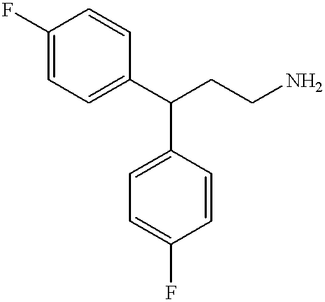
C1(F)=CC=C(C(CCN)C2=CC=C(F)C=C2)C=C1
